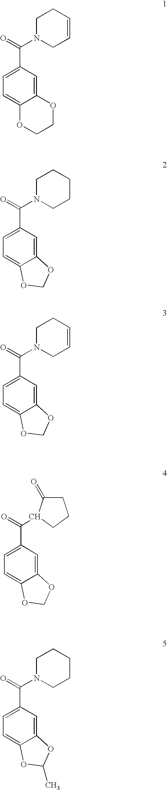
C12=CC(C(=O)N3CC=CCC3)=CC=C1OCCO2.C12=CC(C(=O)N3CCCCC3)=CC=C1OCO2.C12=CC(C(=O)N3CC=CCC3)=CC=C1OCO2.C12=CC(C(=O)C3C(=O)CCC3)=CC=C1OCO2.C12=CC(C(=O)N3CCCCC3)=CC=C1OC(C)O2
